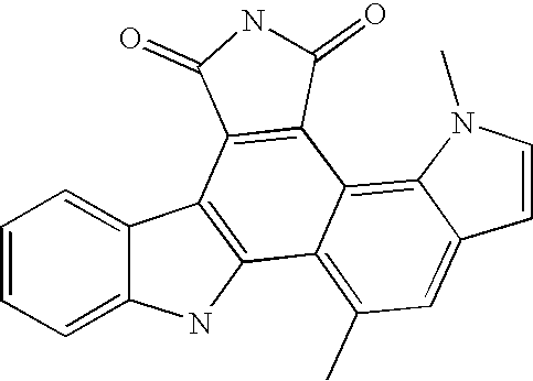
C1=CC=C2C(=C1)C1=C(N2)C2=C(C)C=C3C(=C2C2=C1C(=O)NC2=O)N(C)C=C3
